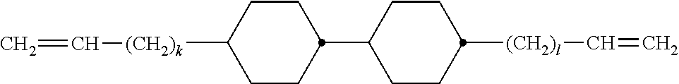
C=C[(CH2)l]C1CCC(C2CCC([(CH2)k]C=C)CC2)CC1
